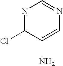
C1(N)=CN=CN=C1Cl
